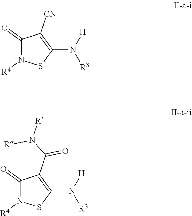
C1([CN])=C(N([H])[R3])SN([R4])C1=O.C1(C(N([R])[R])=O)=C(N([H])[R3])SN([R4])C1=O
